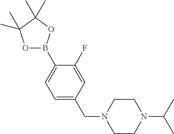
C1=C(CN2CCN(C(C)C)CC2)C=C(F)C(B2OC(C)(C)C(C)(C)O2)=C1
